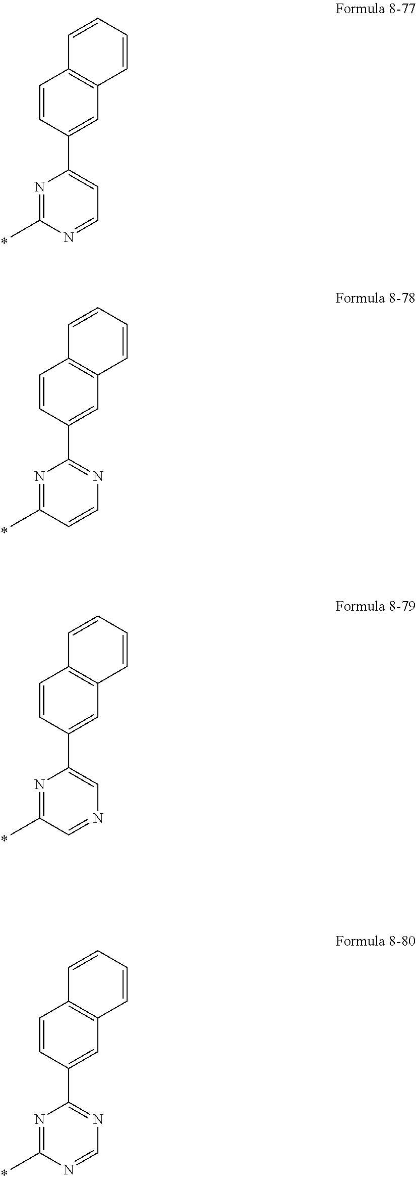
N1=C(C)N=CC=C1C1=CC2=C(C=C1)C=CC=C2.N1=C(C)C=CN=C1C1=CC2=C(C=C1)C=CC=C2.N1=C(C)C=NC=C1C1=CC2=C(C=C1)C=CC=C2.N1=C(C)N=CN=C1C1=CC2=C(C=C1)C=CC=C2
